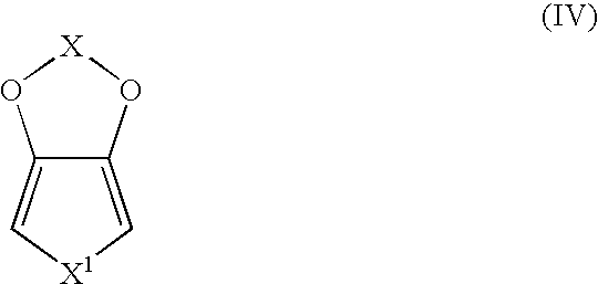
C12=C[X1]C=C1O[X]O2
